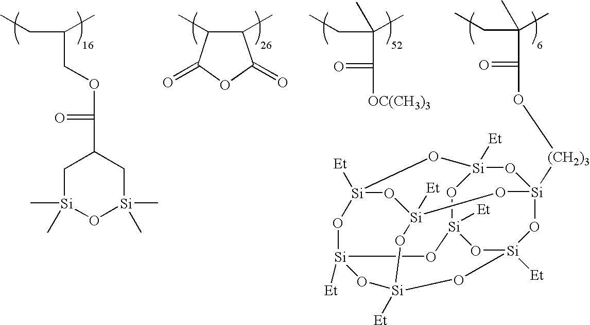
C1(C)C(C)C(=O)OC1=O.C(CC)(COC(C1C[Si](C)(C)O[Si](C)(C)C1)=O)C.C(CC)(C(=O)[OC(CH3)3])(C)C.C(CC)(C(=O)O[(CH2)3][Si]12O[Si]3([Et])O[Si]4([Et])O[Si]5([Et])O[Si]([Et])(O[Si]([Et])(O4)O1)O[Si]([Et])(O2)O[Si]([Et])(O5)O3)(C)C
